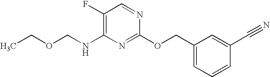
C1(F)=C(NCOCC)N=C(OCC2=CC=CC(C#N)=C2)N=C1
